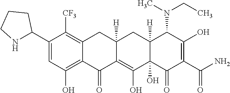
C1(C2NCCC2)=CC(O)=C2C(=C1[CF3])CC1([H])CC3([H])C(N(CC)C)C(O)=C(C(=O)N)C(=O)C3(O)C(O)=C1C2=O
